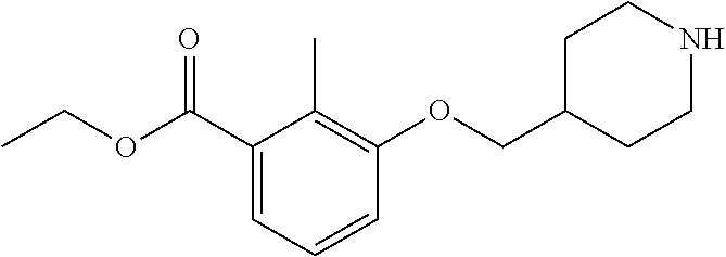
C1(C(OCC)=O)=CC=CC(OCC2CCNCC2)=C1C
